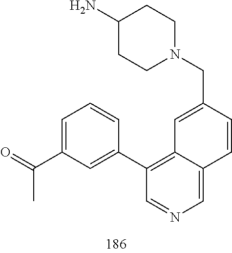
C1(N)CCN(CC2=CC3=C(C4=CC(C(=O)C)=CC=C4)C=NC=C3C=C2)CC1
